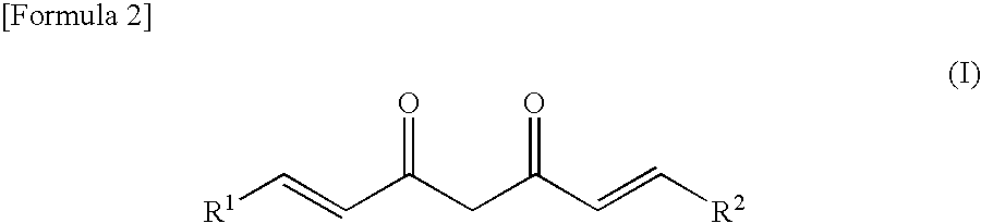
[R1]C=CC(CC(C=C[R2])=O)=O
